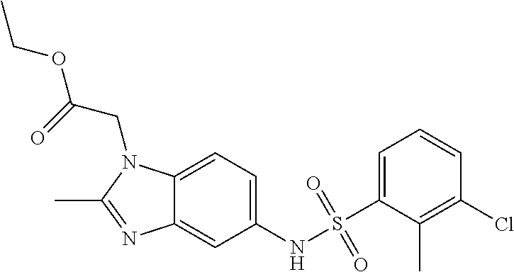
C1(NS(C2=CC=CC(Cl)=C2C)(=O)=O)=CC=C2C(=C1)N=C(C)N2CC(=O)OCC
